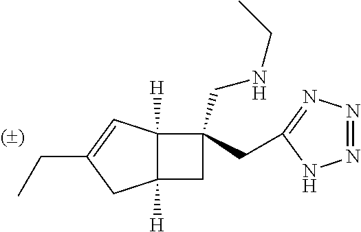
C12([H])C([H])(C=C(CC)C1)C(CNCC)(CC1=NN=NN1)C2
